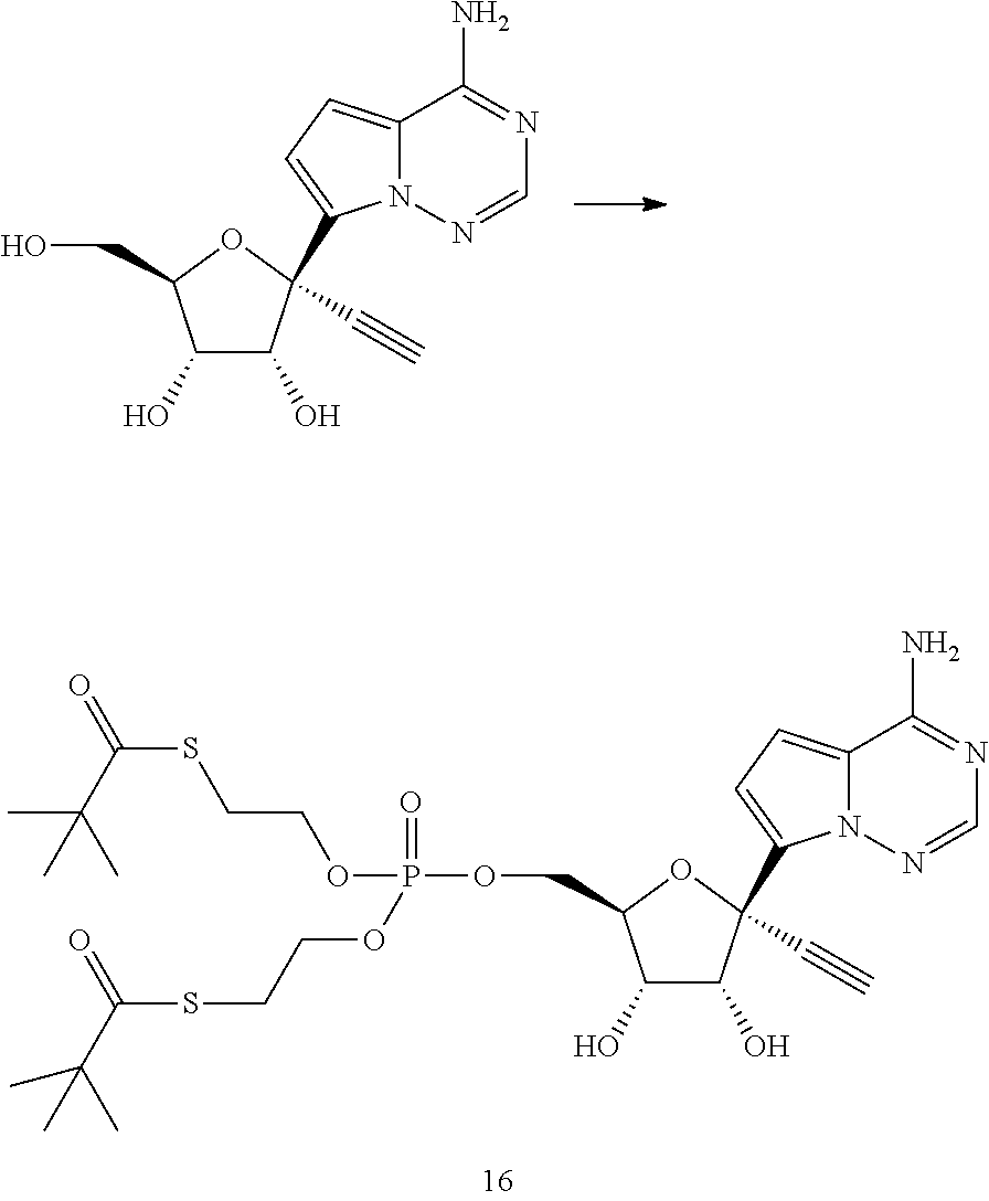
C1(O)C(O)C(C#C)(C2=CC=C3N2N=CN=C3N)OC1CO.C1(O)C(O)C(C#C)(C2=CC=C3N2N=CN=C3N)OC1COP(=O)(OCCSC(=O)C(C)(C)C)OCCSC(=O)C(C)(C)C
